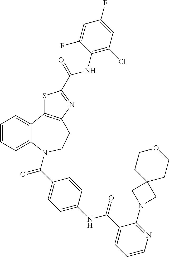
C1=CC=C2C(=C1)C1=C(CCN2C(C2=CC=C(NC(C3=CC=CN=C3N3CC4(C3)CCOCC4)=O)C=C2)=O)N=C(C(=O)NC2=C(Cl)C=C(F)C=C2F)S1
